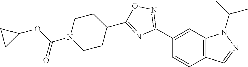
C1(C2=NOC(C3CCN(C(OC4CC4)=O)CC3)=N2)=CC2=C(C=C1)C=NN2C(C)C
